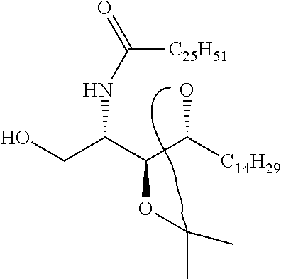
OCC(C(OC(C)C)C([C14H29])O)NC(=O)[C25H51]
